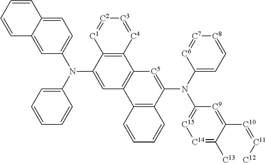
C1=C2C(=CC(N(C3=CC=CC=C3)C3=CC4=C(C5=C3[C1]=[C2][C3]=[C4]5)[C5]=C(N(C3=CC=[C8][C7]=[C6]3)C3=[C15][C14]=C([C13])C([C10]=[C11][C12])=[C9]3)C3=C4C=CC=C3)=C1)C=CC=C2
